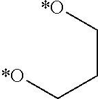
[*O]CCC[*O]
